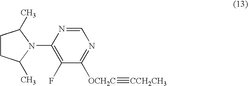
C1CC(C)N(C2=C(F)C([OCH2C]#[CCH2CH3])=NC=N2)C1C
